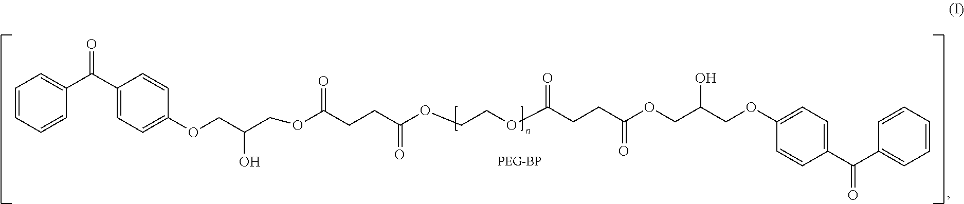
C1=CC=CC(C(C2=CC=C(OCC(O)COC(CCC(=O)OCCOC(CCC(OCC(COC3=CC=C(C(C4=CC=CC=C4)=O)C=C3)O)=O)=O)=O)C=C2)=O)=C1
